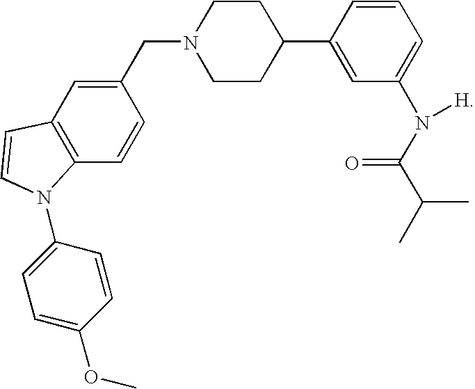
C12=C(C=CC(CN3CCC(C4=CC(N(C(C(C)C)=O)[H])=CC=C4)CC3)=C1)N(C1=CC=C(OC)C=C1)C=C2
